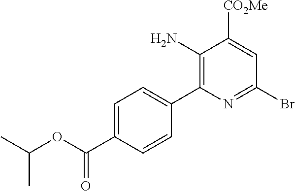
C1(N)=C(C2=CC=C(C(OC(C)C)=O)C=C2)N=C(Br)C=C1[CO2Me]
